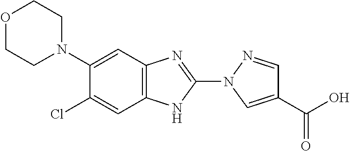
C1(N2CCOCC2)=CC2=C(C=C1Cl)NC(N1C=C(C(O)=O)C=N1)=N2
